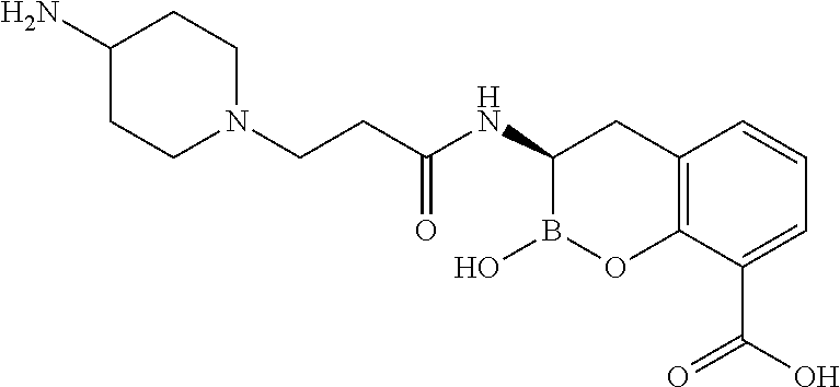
C(CC(NC1B(O)OC2=C(C1)C=CC=C2C(O)=O)=O)N1CCC(N)CC1
